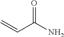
O=C(C=C)N
